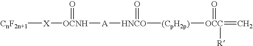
[CnF2n+1][X][OCNH]([A][HNCO]([(CpH2p)][OCC](=C)(=O)[R])=O)=O
